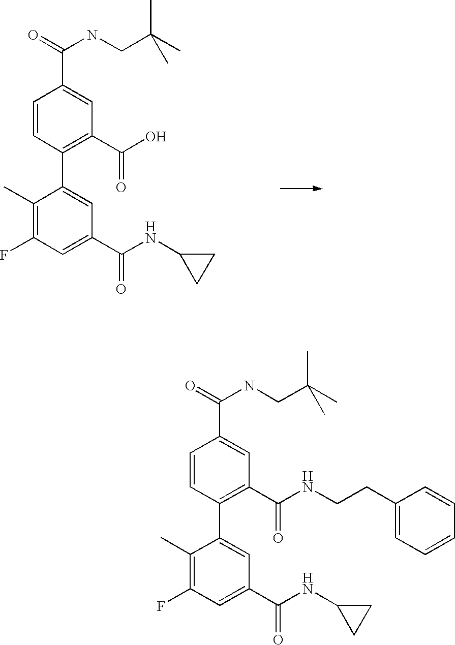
C1(C)=C(F)C=C(C(=O)NC2CC2)C=C1C1=C(C(=O)O)C=C(C(=O)NCC(C)(C)C)C=C1.C1(C)=C(F)C=C(C(=O)NC2CC2)C=C1C1=C(C(=O)NCCC2=CC=CC=C2)C=C(C(=O)NCC(C)(C)C)C=C1
